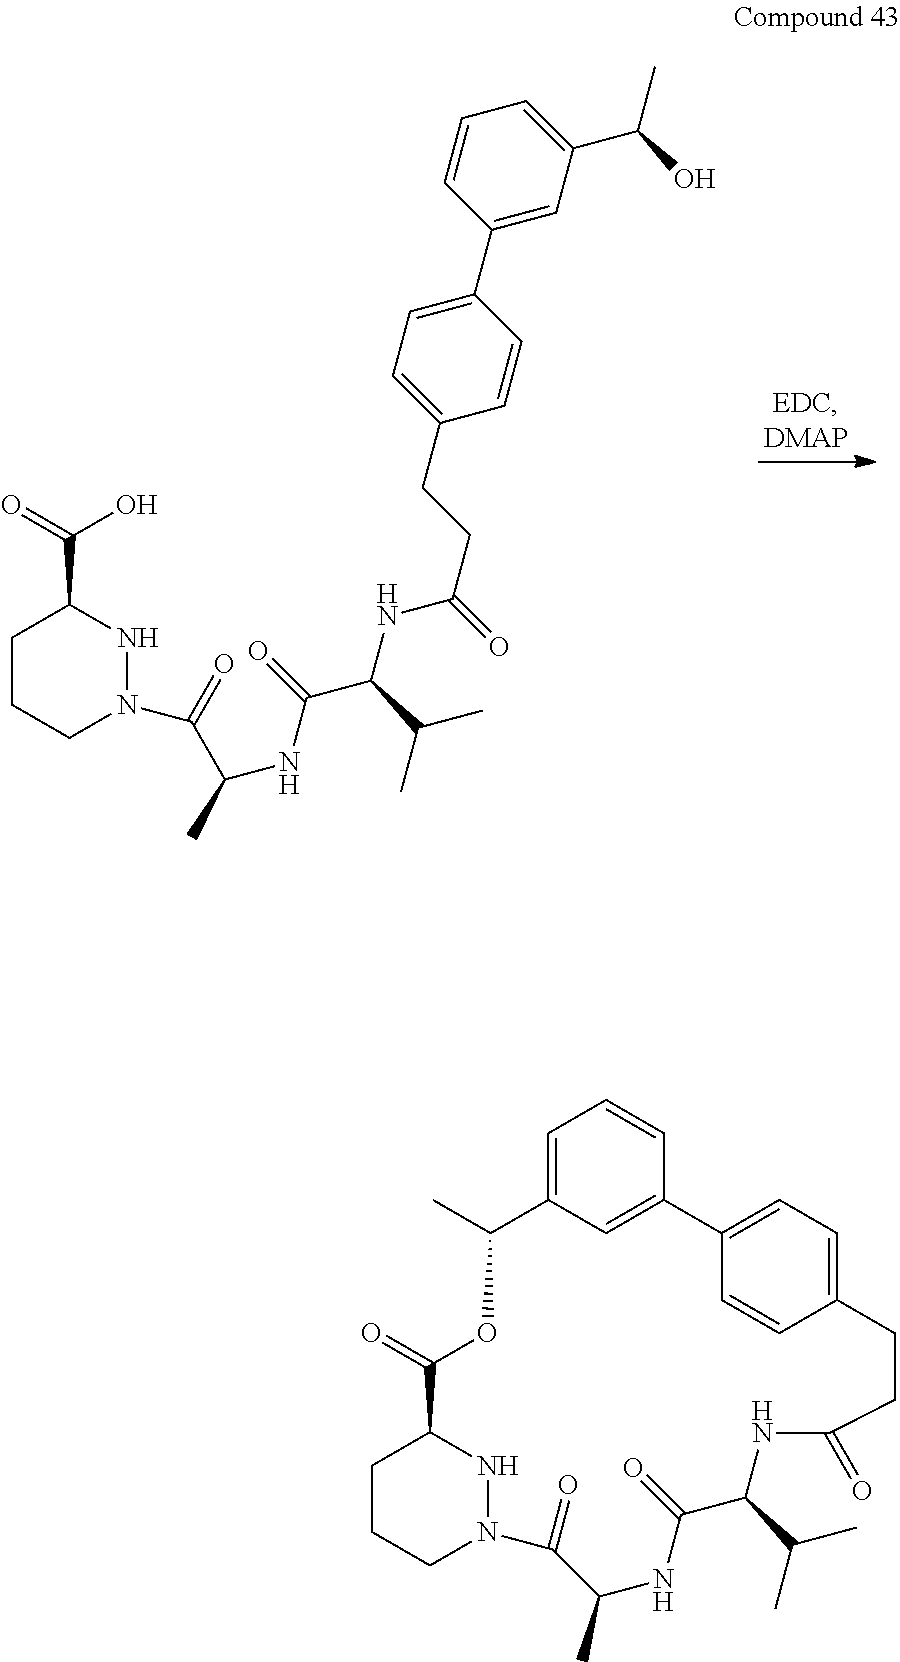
C1CCN(C(=O)C(NC(=O)C(NC(=O)CCC2=CC=C(C3=CC(C(O)C)=CC=C3)C=C2)C(C)C)C)NC1C(=O)O.C1CCN2NC1C(=O)OC(C)C1=CC=CC(=C1)C1=CC=C(CCC(=O)NC(C(C)C)C(=O)NC(C)C2=O)C=C1
